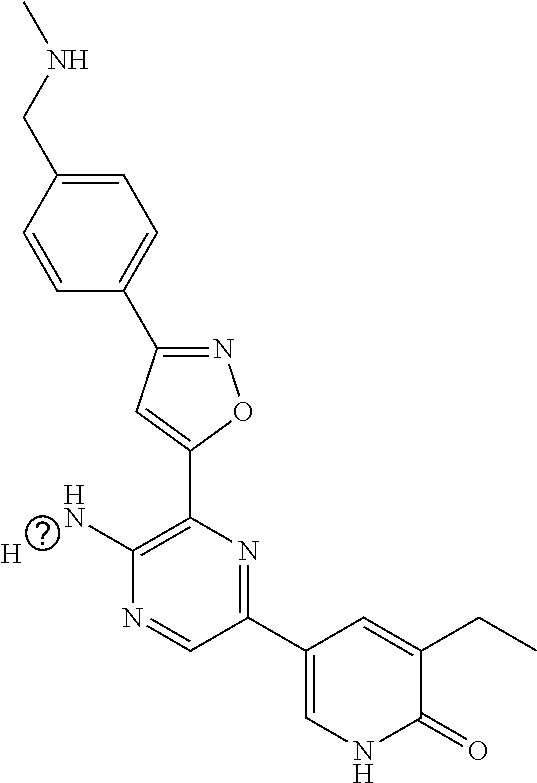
C1=CC(CNC)=CC=C1C1=NOC(C2=C(N)N=CC(C3=CNC(=O)C(CC)=C3)=N2)=C1.[H]
